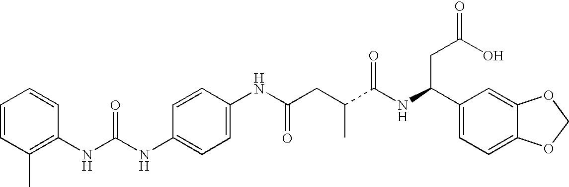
C1=CC(C)=C(NC(NC2=CC=C(NC(CC(C(NC(C3=CC=C4C(=C3)OCO4)CC(=O)O)=O)C)=O)C=C2)=O)C=C1
